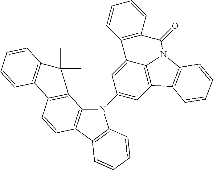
C1(N2C3=C(C4=C2C=CC=C4)C=CC2=C3C(C)(C)C3=C2C=CC=C3)=CC2=C3C(=C1)C1=C(C=CC=C1)C(=O)N3C1=C2C=CC=C1
